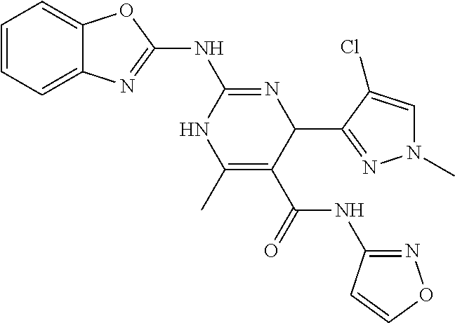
C1=CC=C2C(=C1)OC(NC1=NC(C3=NN(C)C=C3Cl)C(C(NC3=NOC=C3)=O)=C(C)N1)=N2
